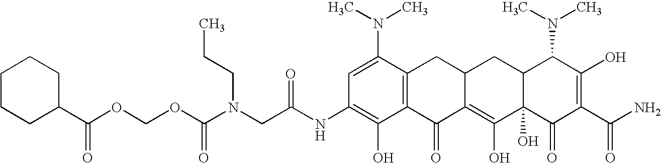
N(CC(NC1=C(O)C2=C(C(N(C)C)=C1)CC1C(=C(O)C3(O)C(C1)C(N(C)C)C(O)=C(C(N)=O)C3=O)C2=O)=O)(C(OCOC(C1CCCCC1)=O)=O)CCC
